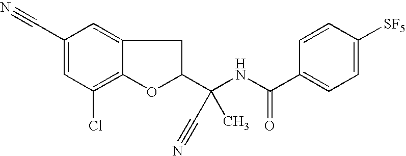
C1(C#N)=CC(Cl)=C2C(=C1)CC(C(C)(C#N)NC(=O)C1=CC=C([SF5])C=C1)O2
